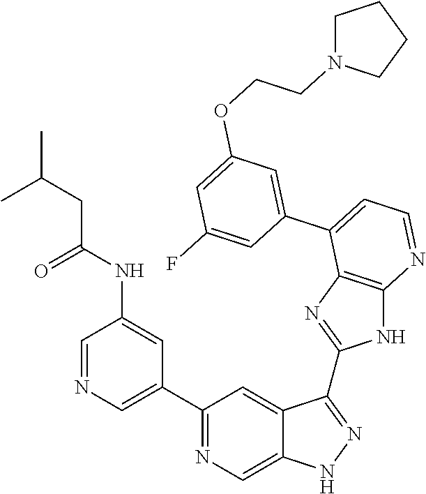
C1(C2=NC=C3C(=C2)C(C2=NC4=C(N2)N=CC=C4C2=CC(OCCN4CCCC4)=CC(F)=C2)=NN3)=CN=CC(NC(CC(C)C)=O)=C1
